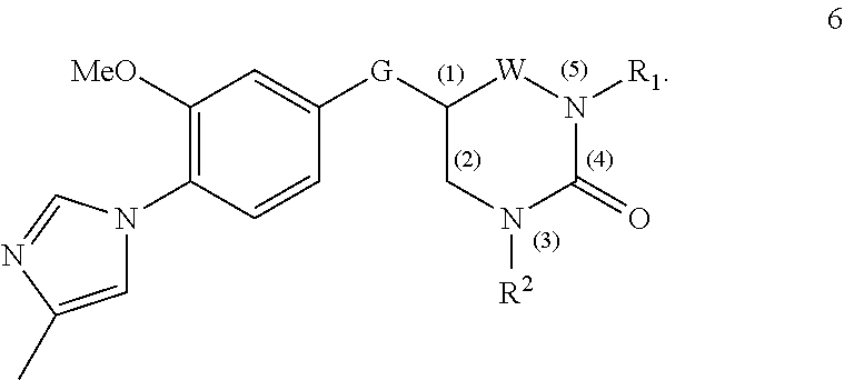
C1([G]C2=CC([MeO])=C(N3C=C(C)N=C3)C=C2)CN([R2])C(=O)N([R1])[W]1
